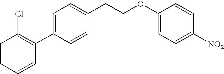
C1=CC=CC(C2=CC=C(CCOC3=CC=C([NO2])C=C3)C=C2)=C1Cl
